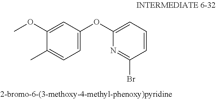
C1=CC=C(OC2=CC=C(C)C(OC)=C2)N=C1Br
